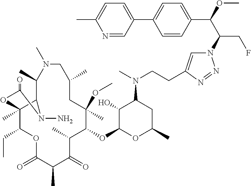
C12(C)C(CC)OC(=O)C(C)C(=O)C(C)C(OC3OC(C)CC(N(C)CCC4=CN(C(C(OC)C5=CC=C(C6=CC=C(C)N=C6)C=C5)CF)N=N4)C3O)C(C)(OC)CC(C)CN(C)C(C)C1N(N)C(=O)O2
